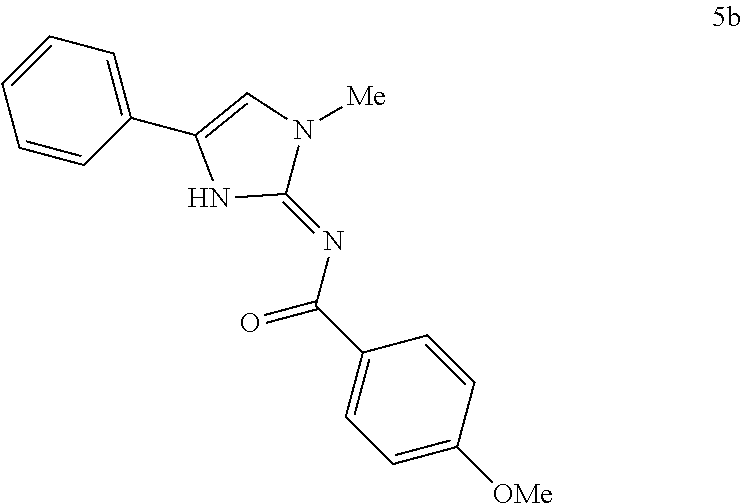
C1=C([OMe])C=CC(C(N=C2N([Me])C=C(C3=CC=CC=C3)N2)=O)=C1
